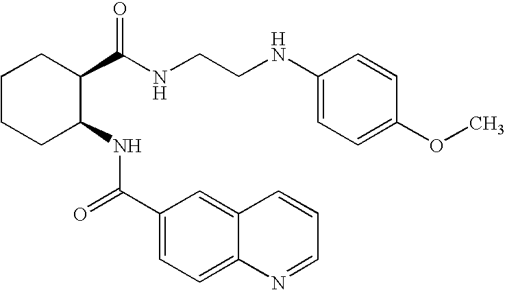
C1CCC(NC(=O)C2=CC=C3C(=C2)C=CC=N3)C(C(NCCNC2=CC=C(OC)C=C2)=O)C1
